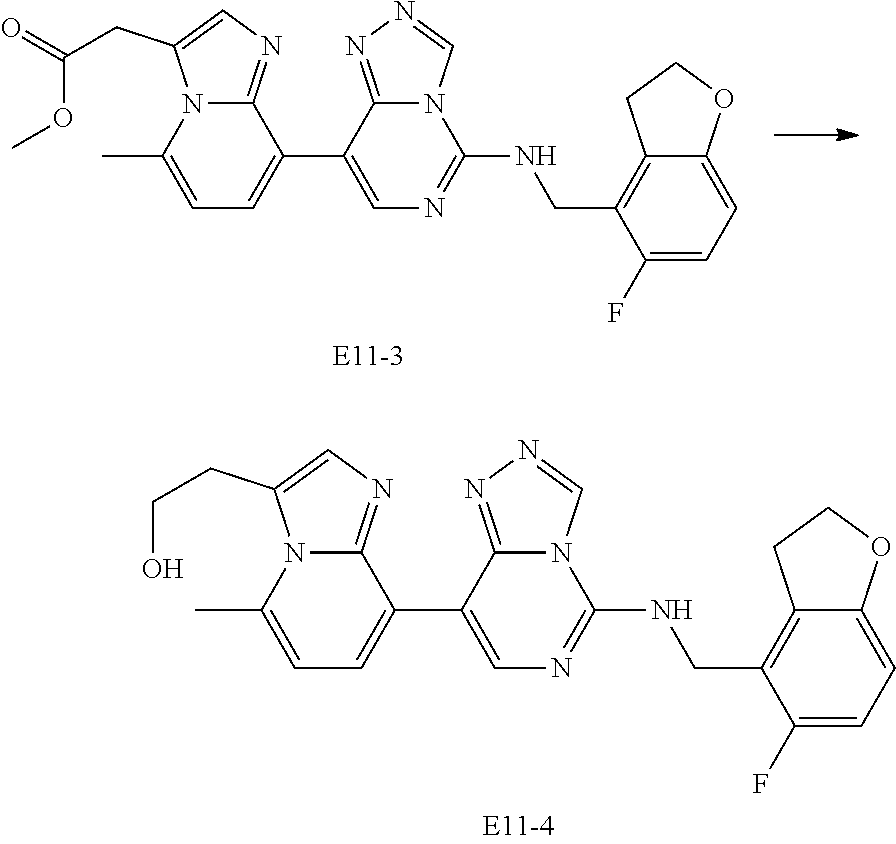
C12=NC=C(CC(OC)=O)N1C(C)=CC=C2C1=CN=C(NCC2=C3C(=CC=C2F)OCC3)N2C1=NN=C2.C1(NCC2=C3C(=CC=C2F)OCC3)=NC=C(C2=CC=C(C)N3C(CCO)=CN=C32)C2=NN=CN12
